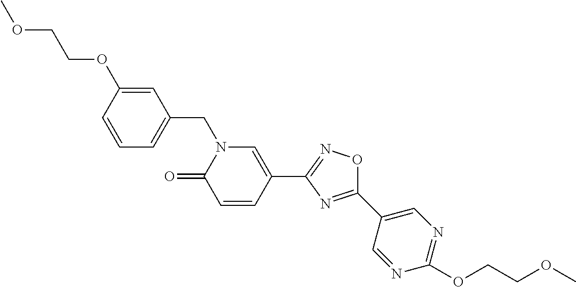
C1=CC(OCCOC)=CC(CN2C(=O)C=CC(C3=NOC(C4=CN=C(OCCOC)N=C4)=N3)=C2)=C1
